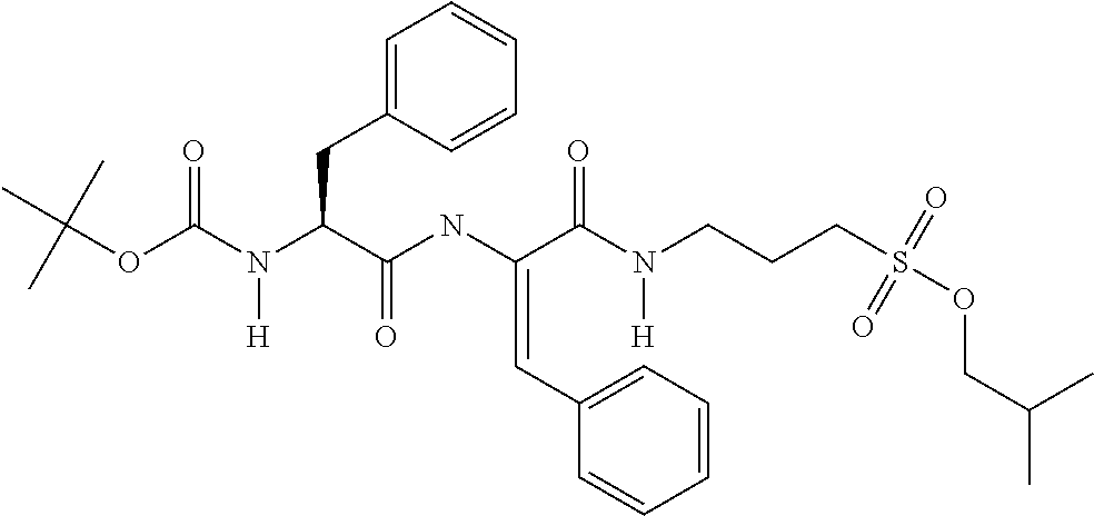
N(CCCS(OCC(C)C)(=O)=O)(C(=O)C(NC(=O)C(N([H])C(OC(C)(C)C)=O)CC1=CC=CC=C1)=CC1=CC=CC=C1)[H]
